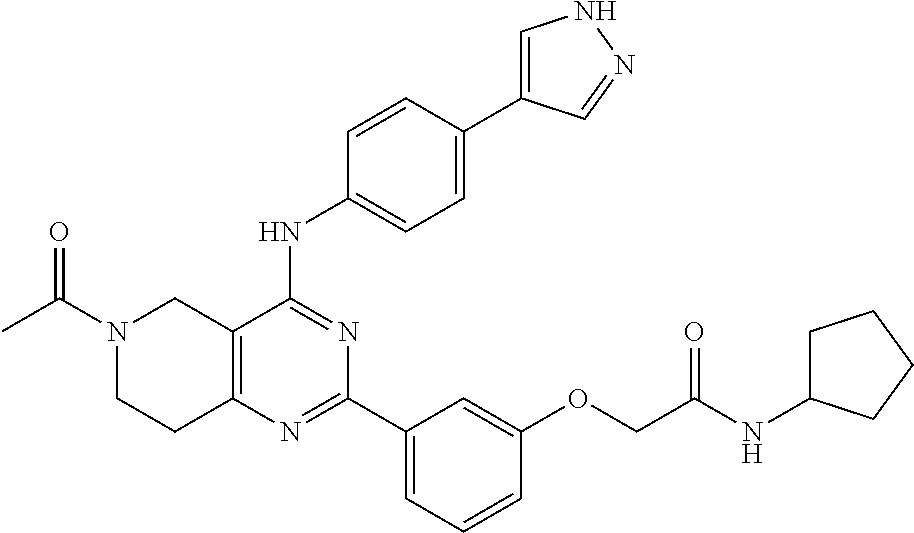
C12=C(C(NC3=CC=C(C4=CNN=C4)C=C3)=NC(C3=CC=CC(OCC(NC4CCCC4)=O)=C3)=N1)CN(C(C)=O)CC2
